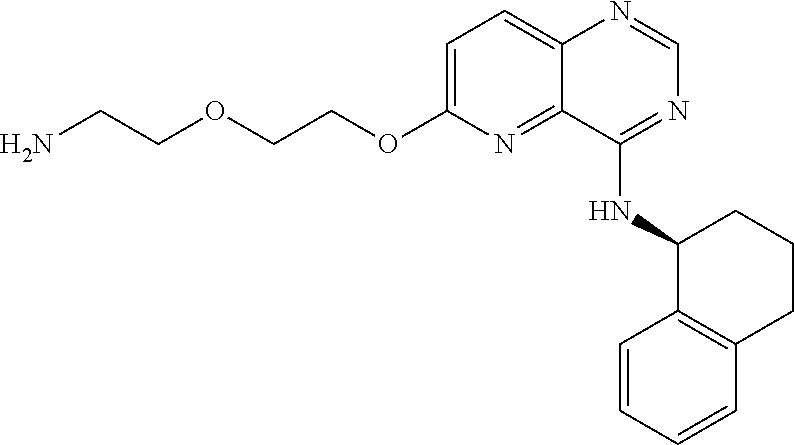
C1=C(OCCOCCN)N=C2C(=C1)N=CN=C2NC1C2=C(CCC1)C=CC=C2
